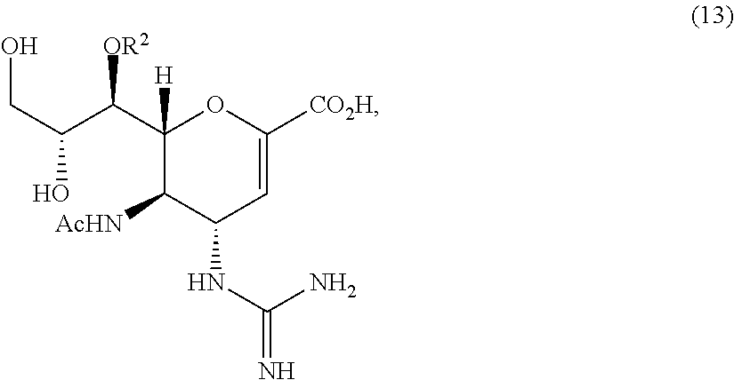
C(C(C(C1([H])C([AcHN])C(NC(N)=N)C=C([CO2H])O1)[OR2])O)O
